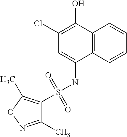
C1(C)=NOC(C)=C1S(NC1=CC(Cl)=C(O)C2=C1C=CC=C2)(=O)=O
